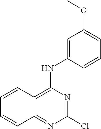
C1(Cl)=NC(NC2=CC(OC)=CC=C2)=C2C(=N1)C=CC=C2
